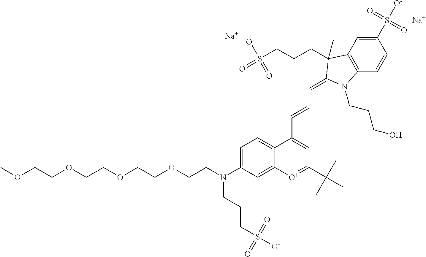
[Na].C1=C(N(CCOCCOCCOCCOC)CCCS([O-])(=O)=O)C=C2C(=C1)C(C=CC=C1C(C)(CCCS(=O)(=O)[O-])C3=C(C=CC(S([O-])(=O)=O)=C3)N1CCCO)=CC(C(C)(C)C)=[O+]2.[Na]
